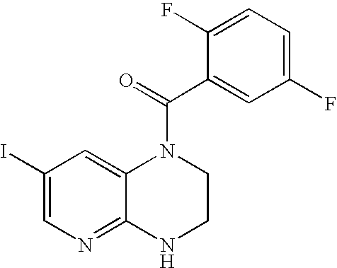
IC1=CN=C2C(=C1)N(C(C1=CC(F)=CC=C1F)=O)CCN2
